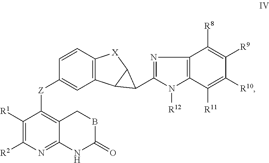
C12=C([X]C3C1C3C1=NC3=C(N1[R12])C([R11])=C([R10])C([R9])=C3[R8])C=CC([Z]C1=C3C(=NC([R2])=C1[R1])NC(=O)BC3)=C2
